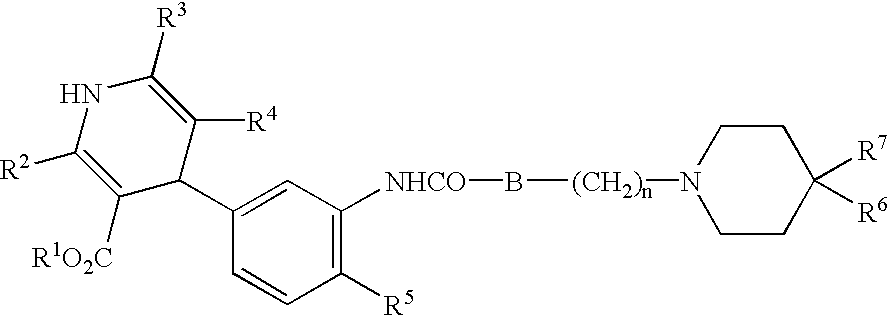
C1=C(C2C([R1O2C])=C([R2])NC([R3])=C2[R4])C=CC([R5])=C1[NHCO]B[(CH2)n]N1CCC([R7])([R6])CC1
